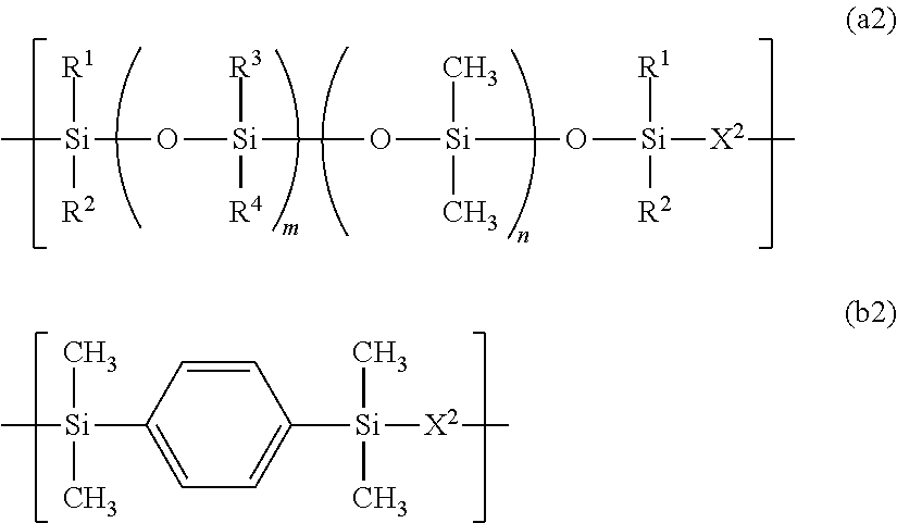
C[Si](O[Si](O[Si](O[Si]([X2]C)([R1])[R2])(C)C)([R3])[R4])([R1])[R2].C1=CC([Si](C)(C)C)=CC=C1[Si]([X2]C)(C)C
